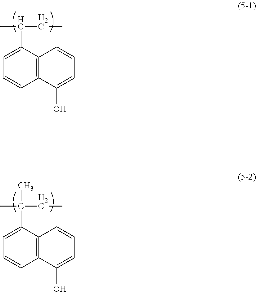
CC(CC)(C)C1=CC=CC2=C1C=CC=C2O.CC(CC)C1=CC=CC2=C1C=CC=C2O
